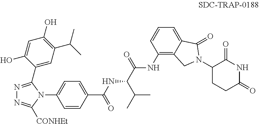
C1=CC(C(NC(C(NC2=C3C(=CC=C2)C(=O)N(C2CCC(=O)NC2=O)C3)=O)C(C)C)=O)=CC=C1N1C(C2=CC(C(C)C)=C(O)C=C2O)=NN=C1[CONHEt]
